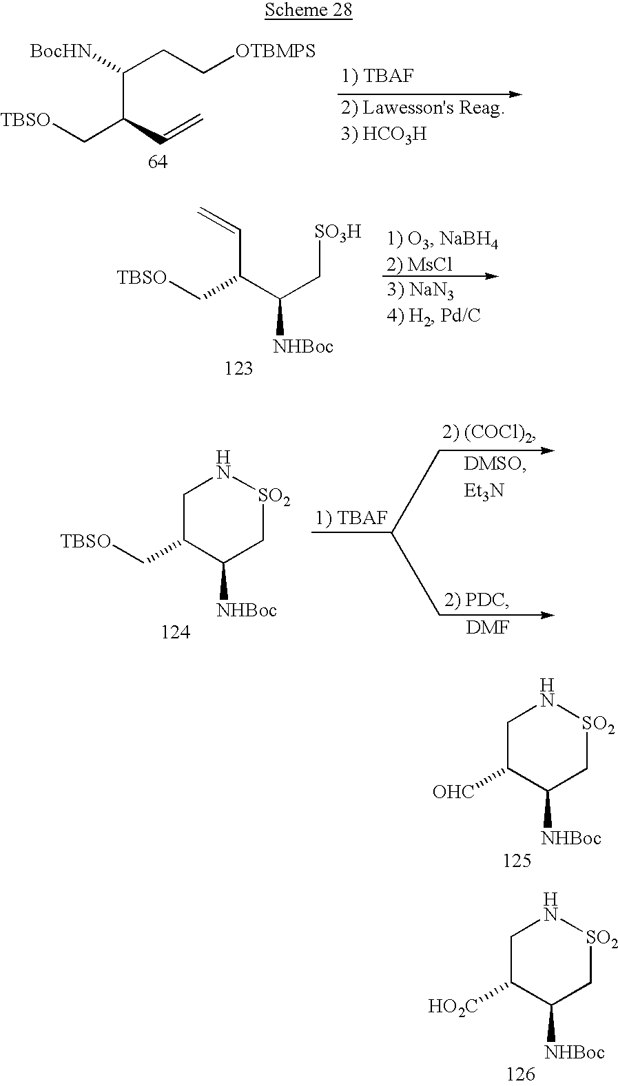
C(C(C(C[SO3H])[NHBoc])C[TBSO])=C.C1C(C[TBSO])C([NHBoc])C[SO2]N1.[Et3N].[DMF].C1C([OHC])C([NHBoc])C[SO2]N1.C1C([HO2C])C([NHBoc])C[SO2]N1.C(C(C=C)C[TBSO])(CC[OTBMPS])[BocHN]
